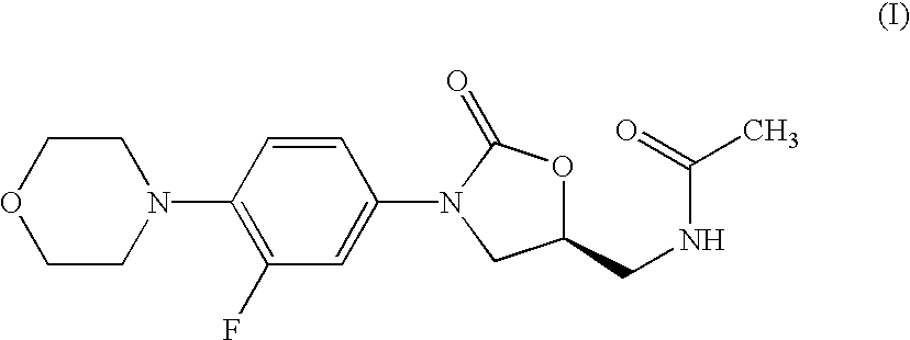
C1COCCN1C1=C(F)C=C(N2C(=O)OC(CNC(=O)C)C2)C=C1
